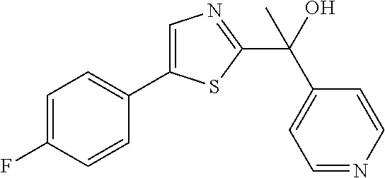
C1=C(F)C=CC(C2=CN=C(C(C3=CC=NC=C3)(O)C)S2)=C1
